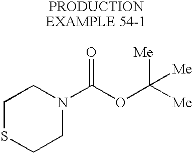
C1SCCN(C(OC([Me])([Me])[Me])=O)C1
